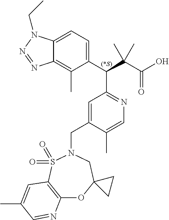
C12=CC=C(C(C(C(O)=O)(C)C)C3=NC=C(C)C(CN4CC5(OC6=C(S4(=O)=O)C=C(C)C=N6)CC5)=C3)C(C)=C1N=NN2CC
